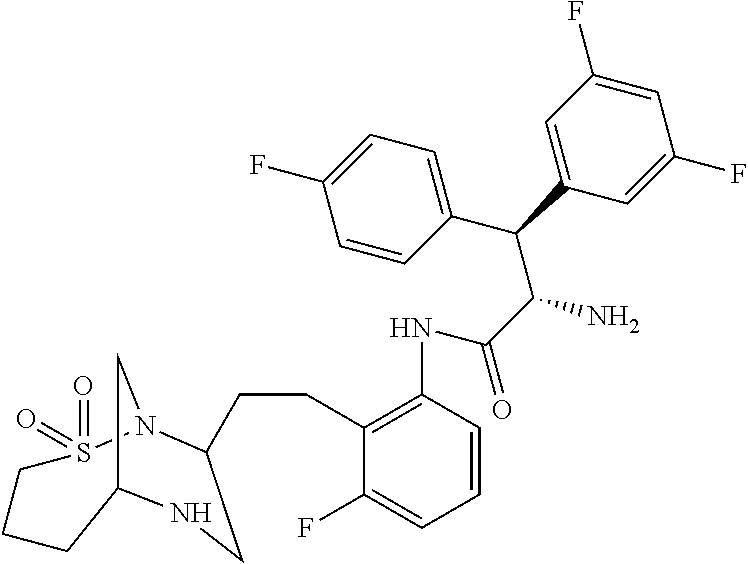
C1(CCC2N3S(=O)(=O)CCCC(C3)NC2)=C(NC(C(C(C2=CC(F)=CC(F)=C2)C2=CC=C(F)C=C2)N)=O)C=CC=C1F
